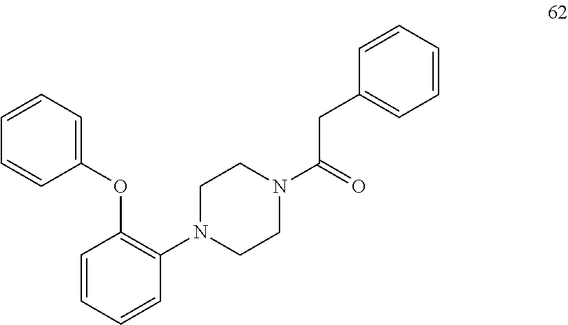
C1=CC=CC(N2CCN(C(=O)CC3=CC=CC=C3)CC2)=C1OC1=CC=CC=C1
